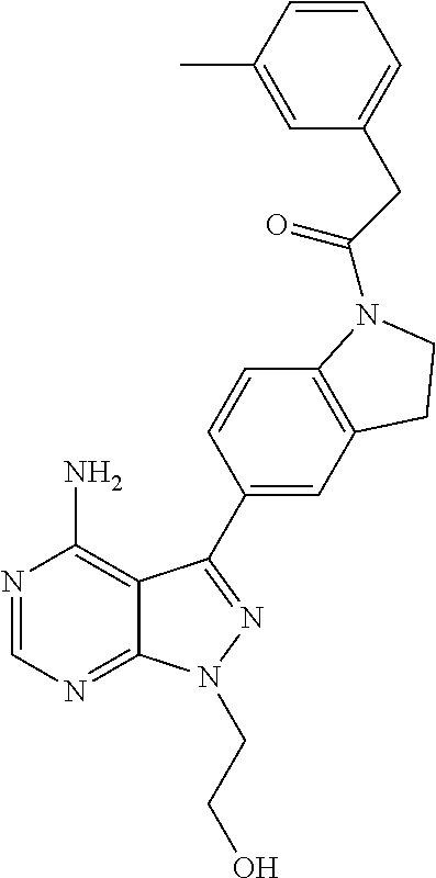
N1=CN=C2C(=C1N)C(C1=CC3=C(C=C1)N(C(=O)CC1=CC=CC(C)=C1)CC3)=NN2CCO
